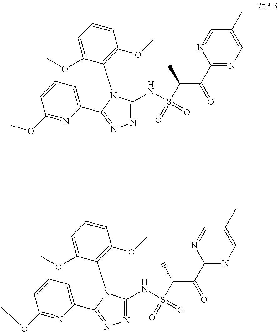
N(C1=NN=C(C2=CC=CC(OC)=N2)N1C1=C(OC)C=CC=C1OC)S(=O)(=O)C(C)C(C1=NC=C(C)C=N1)=O.N(C1=NN=C(C2=CC=CC(OC)=N2)N1C1=C(OC)C=CC=C1OC)S(=O)(=O)C(C)C(C1=NC=C(C)C=N1)=O
